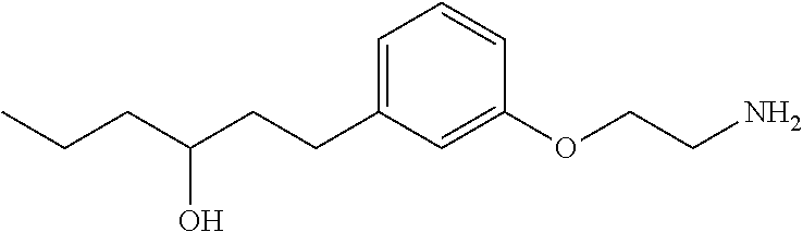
C(CCC1=CC=CC(OCCN)=C1)(CCC)O
